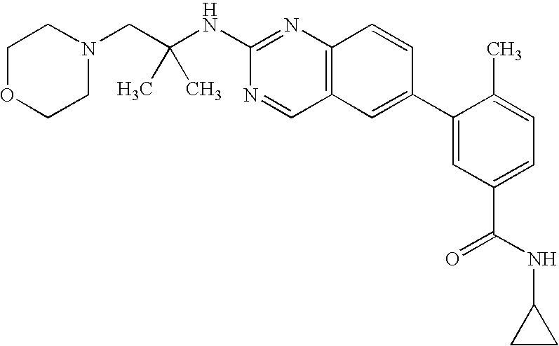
C1OCCN(CC(NC2=NC3=C(C=N2)C=C(C2=CC(C(NC4CC4)=O)=CC=C2C)C=C3)(C)C)C1
